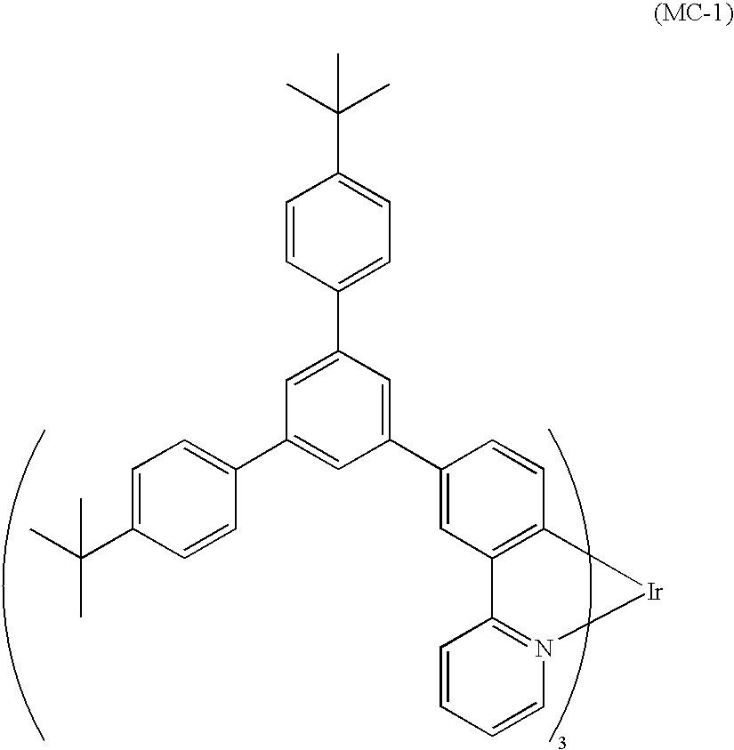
C1=CC(C2=CC(C3=CC=C(C(C)(C)C)C=C3)=CC(C3=CC4=C(C=C3)[Ir]N3=C4C=CC=C3)=C2)=CC=C1C(C)(C)C
